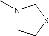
N1(C)CCSC1
